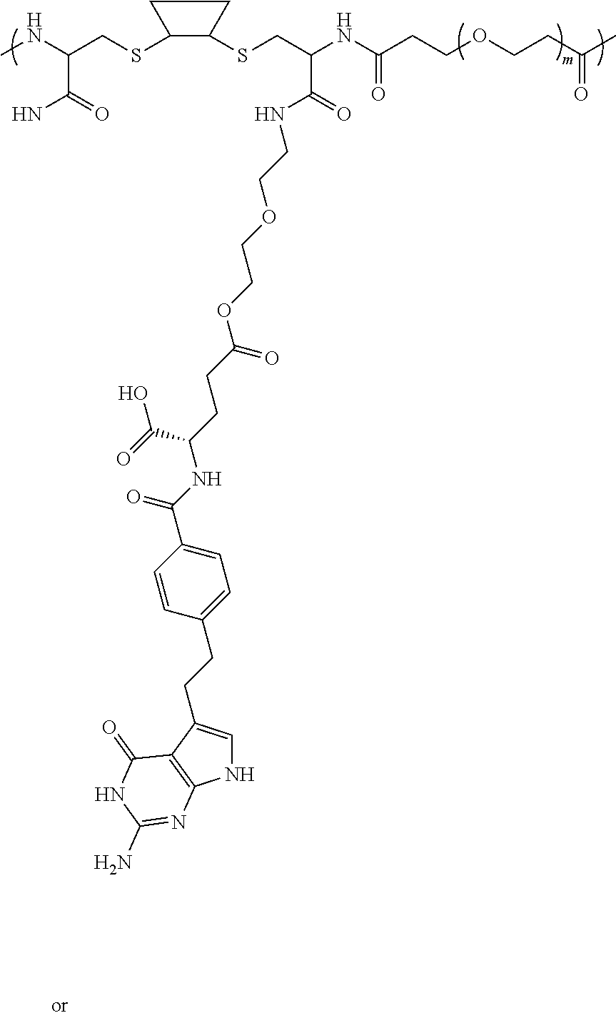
CNC(CSC1C(SCC(NC(CCOCCC(C)=O)=O)C(=O)NCCOCCOC(CCC(NC(C2=CC=C(CCC3=CNC4=C3C(=O)NC(N)=N4)C=C2)=O)C(=O)O)=O)CC1)C(=O)N
